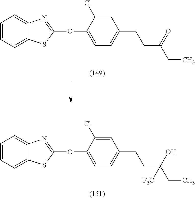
C1=CC=C2C(=C1)N=C(OC1=CC=C(CCC(CC)(O)[F3C])C=C1Cl)S2.C1=CC=C2C(=C1)N=C(OC1=CC=C(CCC(CC)=O)C=C1Cl)S2
